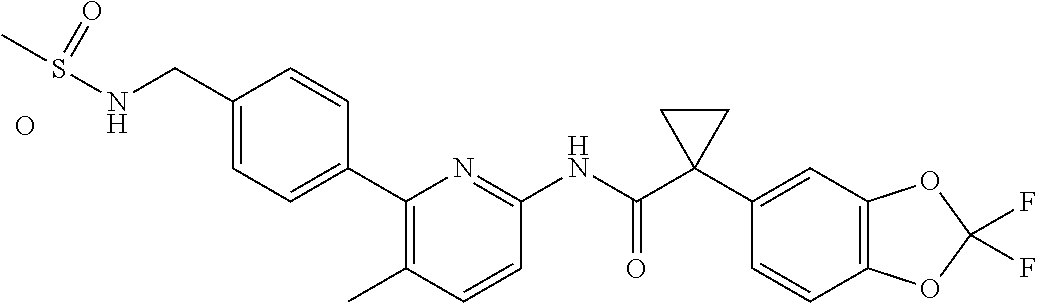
C1(C2=CC=C(CNS(C)=O)C=C2)=C(C)C=CC(NC(C2(C3=CC4=C(C=C3)OC(F)(F)O4)CC2)=O)=N1.O
